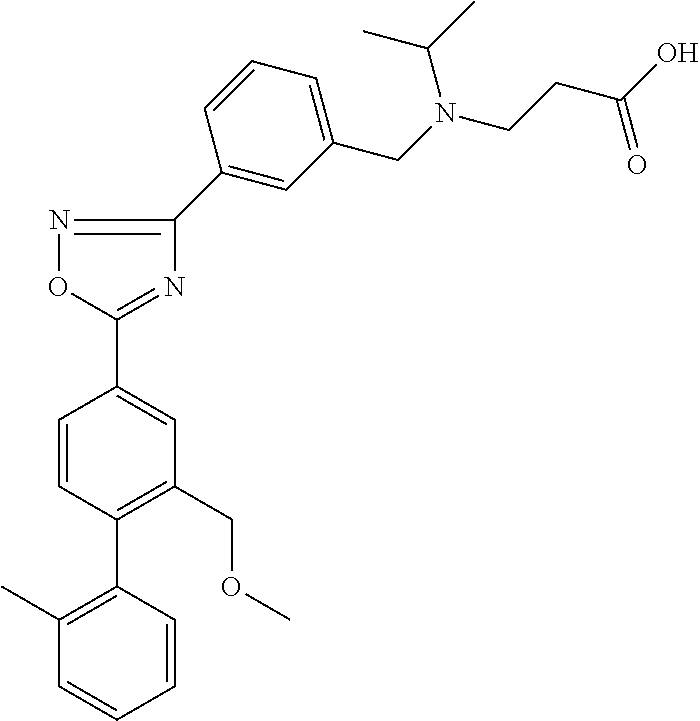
N1=C(C2=CC(CN(CCC(O)=O)C(C)C)=CC=C2)N=C(C2=CC(COC)=C(C3=C(C)C=CC=C3)C=C2)O1
